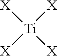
[X][Ti]([X])([X])[X]
